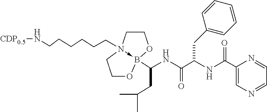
C1CN2(CCCCCCN[CDP0.5])->B(C(NC(C(NC(C3=CN=CC=N3)=O)CC3=CC=CC=C3)=O)CC(C)C)(O1)OCC2
